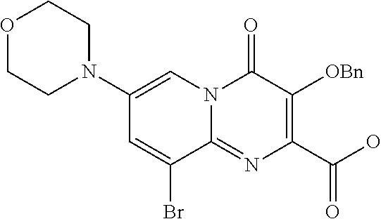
O1CCN(C2=CN3C(=NC(C(O)=O)=C([OBn])C3=O)C(Br)=C2)CC1
